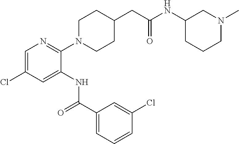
C1=C(Cl)C=C(NC(C2=CC=CC(Cl)=C2)=O)C(N2CCC(CC(=O)NC3CCCN(C)C3)CC2)=N1
